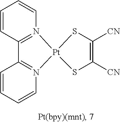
C1=CC2=N(C=C1)[Pt]1(N3=C2C=CC=C3)SC([CN])=C([CN])S1
